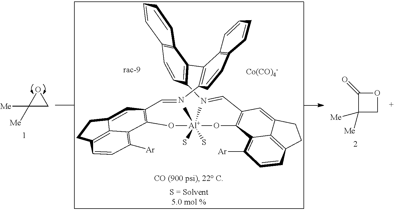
C1(C2=C(C)C=CC3=C2C=CC=C3)=C(N=CC2=C(O[Al](C)(C)(S)(S)OC3=C(C=N)C=C4C5=C(CC4)C=CC([Ar])=C35)C3=C([Ar])C=CC4=C3C(=C2)CC4)C=CC2=C1C=CC=C2.[Co(CO)4-].C1([Me])([Me])CO1.C1([Me])([Me])COC1=O
